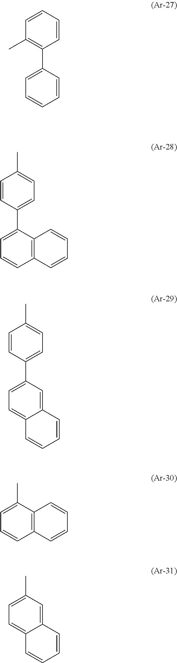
C1=CC=CC(C2=CC=CC=C2)=C1C.C1=CC(C2=CC=CC3=C2C=CC=C3)=CC=C1C.C1=CC(C2=CC=C3C(=C2)C=CC=C3)=CC=C1C.C1=C(C)C2=C(C=C1)C=CC=C2.C1(C)=CC=C2C(=C1)C=CC=C2
